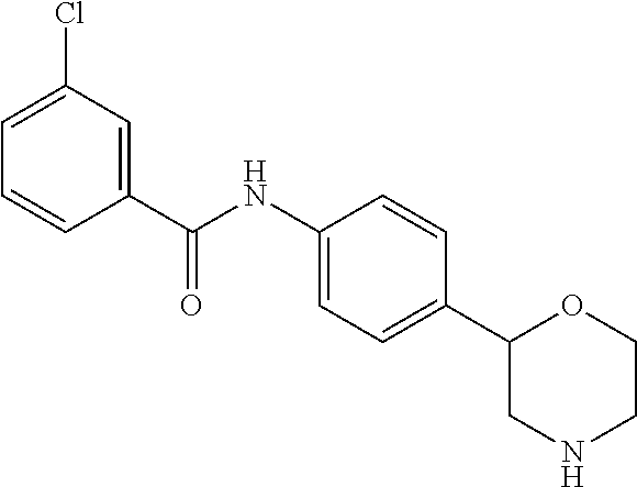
C1=C(Cl)C=C(C(NC2=CC=C(C3CNCCO3)C=C2)=O)C=C1
